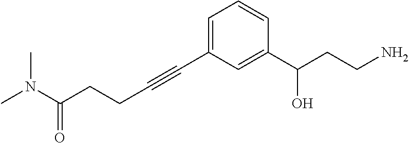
C(CC#CC1=CC=CC(C(CCN)O)=C1)C(N(C)C)=O
